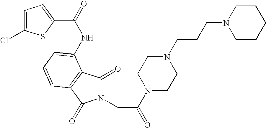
C1=C(Cl)SC(C(=O)NC2=CC=CC3=C2C(=O)N(CC(=O)N2CCN(CCCN4CCCCC4)CC2)C3=O)=C1
